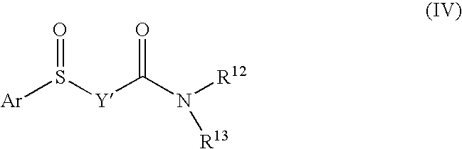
[Ar]S([Y]C(N([R12])[R13])=O)=O
